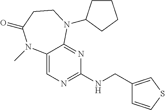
C12=CN=C(NCC3=CSC=C3)N=C1N(C1CCCC1)CCC(=O)N2C
